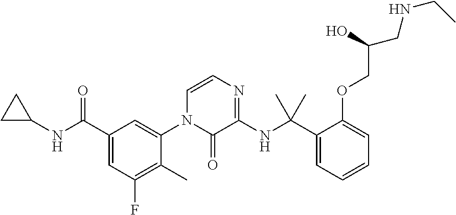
C1(C(NC2CC2)=O)=CC(F)=C(C)C(N2C(=O)C(NC(C3=CC=CC=C3OCC(O)CNCC)(C)C)=NC=C2)=C1
